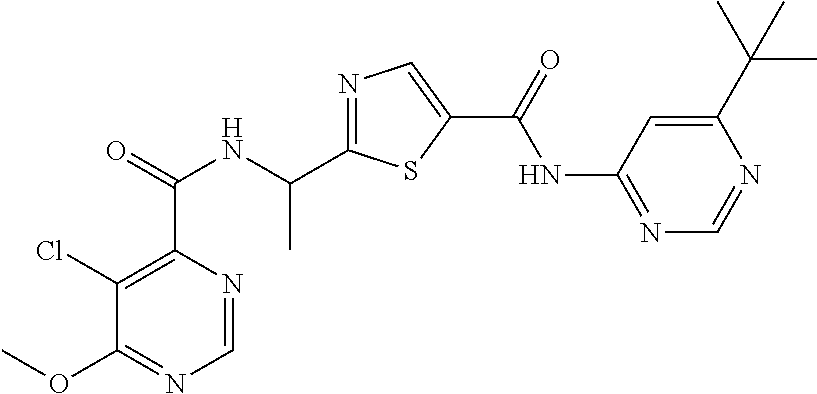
C1=NC(C(=O)NC(C2=NC=C(C(=O)NC3=NC=NC(C(C)(C)C)=C3)S2)C)=C(Cl)C(OC)=N1
